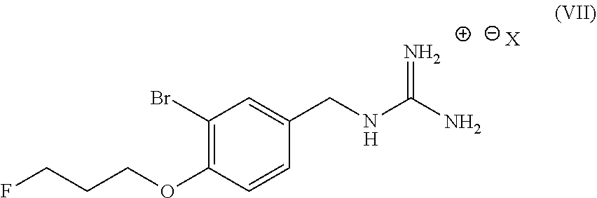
C1(Br)=C(OCCCF)C=CC(CNC(N)=N)=C1.[H].[X]
